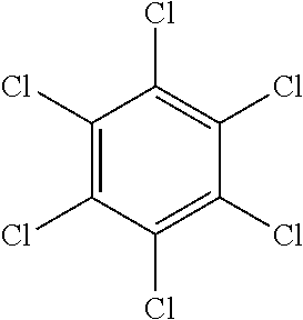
C1(Cl)=C(Cl)C(Cl)=C(Cl)C(Cl)=C1Cl
